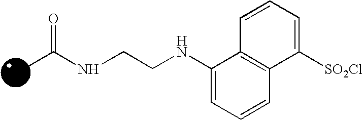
O=C(NCCNC1=CC=CC2=C1C=CC=C2[SO2Cl])C
